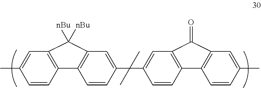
C12=C(C=C(C(C)(C)C3=CC4=C(C=C3)C3=C(C=C(C)C=C3)C4=O)C=C1)C([nBu])([nBu])C1=C2C=CC(C)=C1
